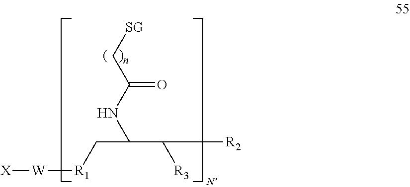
[X][W][R1]CC(C([R2])[R3])NC(C[SG])=O
